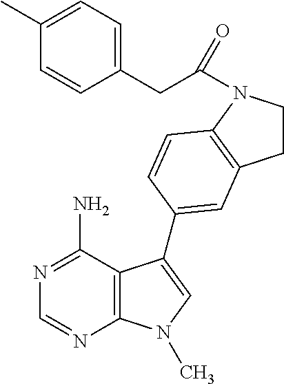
C1(CC(=O)N2CCC3=C2C=CC(C2=CN(C)C4=C2C(N)=NC=N4)=C3)=CC=C(C)C=C1
